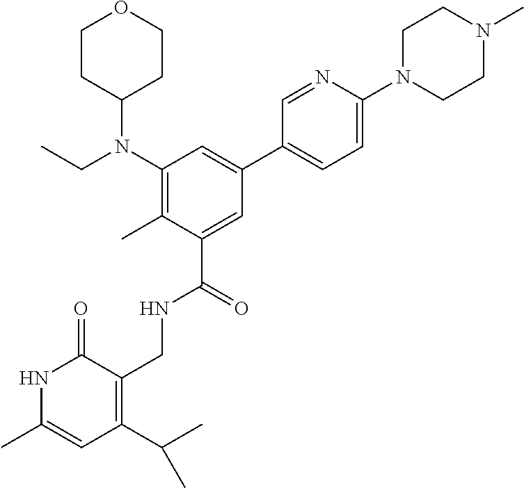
C1CC(N(C2=C(C)C(C(=O)NCC3=C(C(C)C)C=C(C)NC3=O)=CC(C3=CC=C(N4CCN(C)CC4)N=C3)=C2)CC)CCO1
